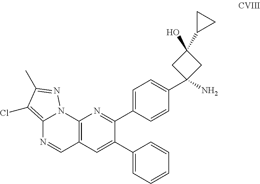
C12=C(Cl)C(C)=NN1C1=C(C=N2)C=C(C2=CC=CC=C2)C(C2=CC=C(C3(N)CC(O)(C4CC4)C3)C=C2)=N1
